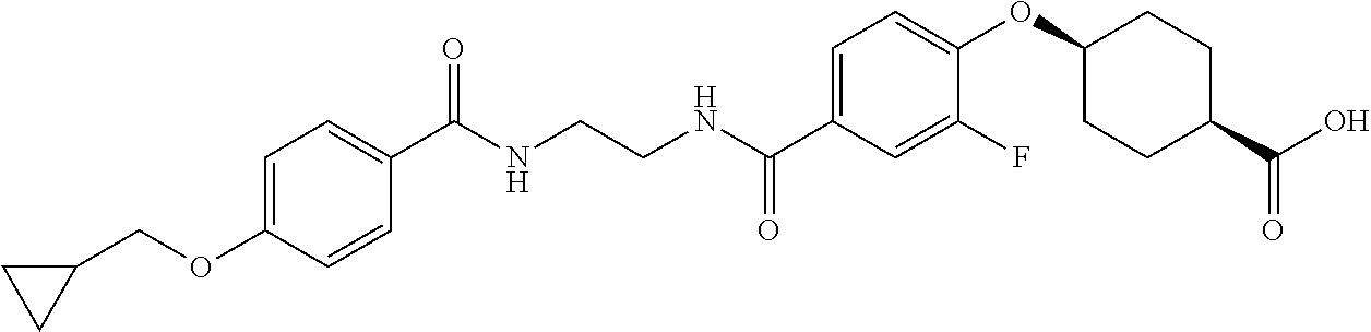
C1(C(NCCNC(C2=CC=C(OC3CCC(C(O)=O)CC3)C(F)=C2)=O)=O)=CC=C(OCC2CC2)C=C1
